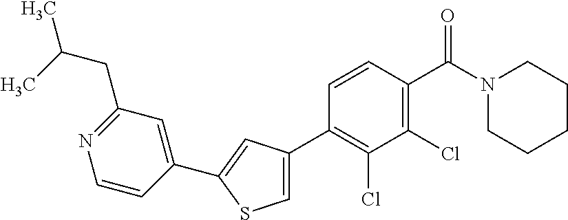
C1(C2=C(Cl)C(Cl)=C(C(N3CCCCC3)=O)C=C2)=CSC(C2=CC(CC(C)C)=NC=C2)=C1
